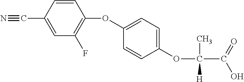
C1(C#N)=CC(F)=C(OC2=CC=C(OC(C)(C(O)=O)[H])C=C2)C=C1
